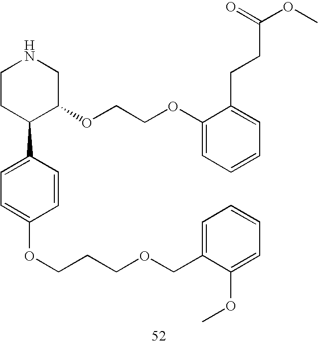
C1CC(C2=CC=C(OCCCOCC3=CC=CC=C3OC)C=C2)C(OCCOC2=CC=CC=C2CCC(OC)=O)CN1
